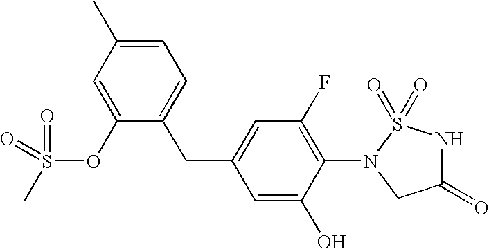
C1=C(C)C=C(OS(C)(=O)=O)C(CC2=CC(F)=C(N3CC(=O)NS3(=O)=O)C(O)=C2)=C1
